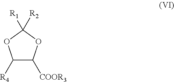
C1([R4])C([COOR3])OC([R1])([R2])O1
